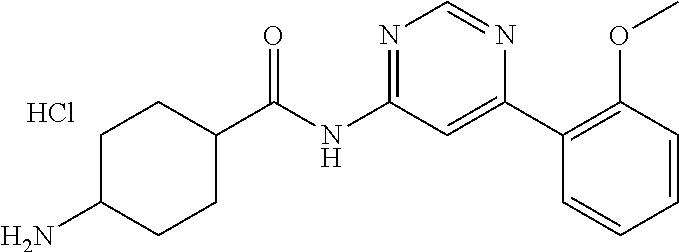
C1C(C(NC2=NC=NC(C3=C(OC)C=CC=C3)=C2)=O)CCC(N)C1.Cl
